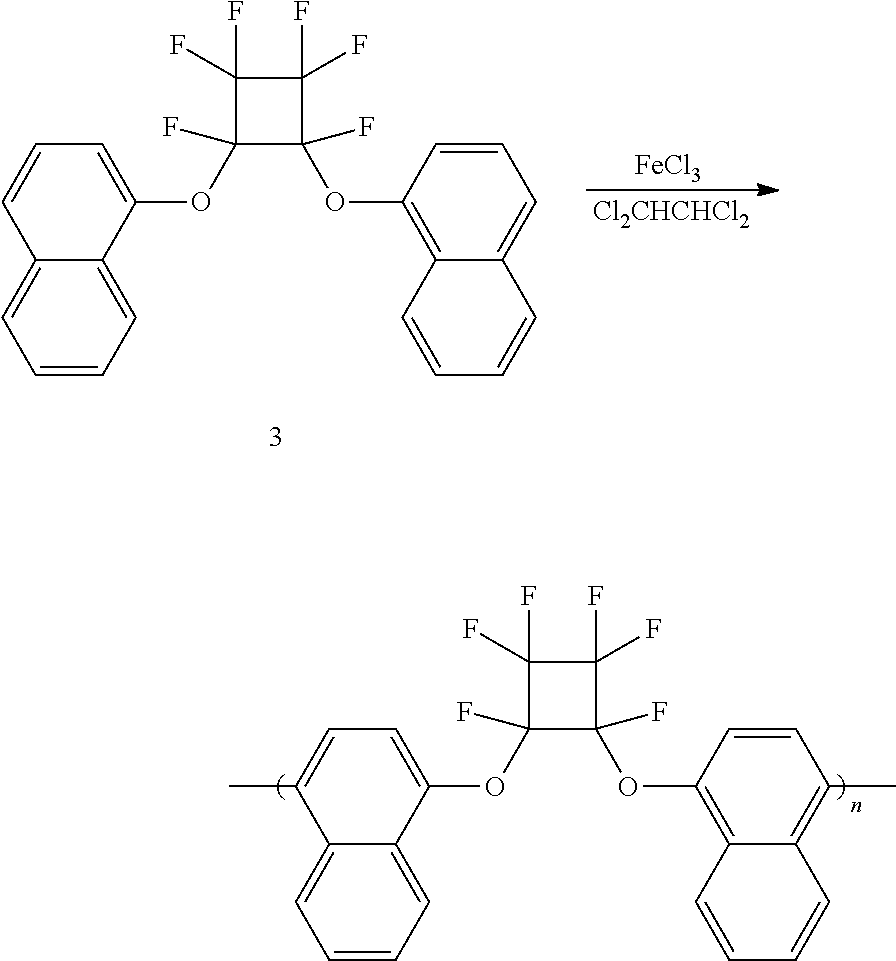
C1=CC=C2C(=C1)C=CC=C2OC1(F)C(OC2=C3C(=CC=C2)C=CC=C3)(F)C(F)(F)C1(F)F.[FeCl3].[Cl2CHCHCl2].C1=CC=C2C(=C1)C(C)=CC=C2OC1(F)C(OC2=C3C(=C(C)C=C2)C=CC=C3)(F)C(F)(F)C1(F)F
